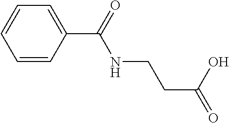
C1=CC(C(=O)NCCC(=O)O)=CC=C1
